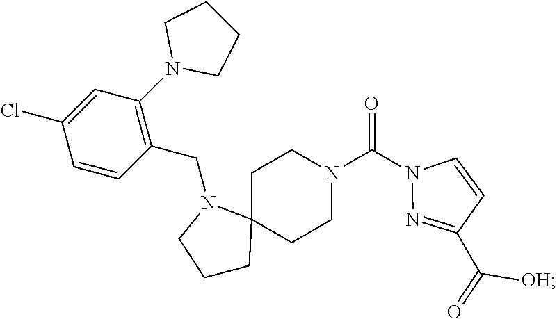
C(N1CCCC12CCN(C(N1N=C(C([OH])=O)C=C1)=O)CC2)C1=C(N2CCCC2)C=C(Cl)C=C1
